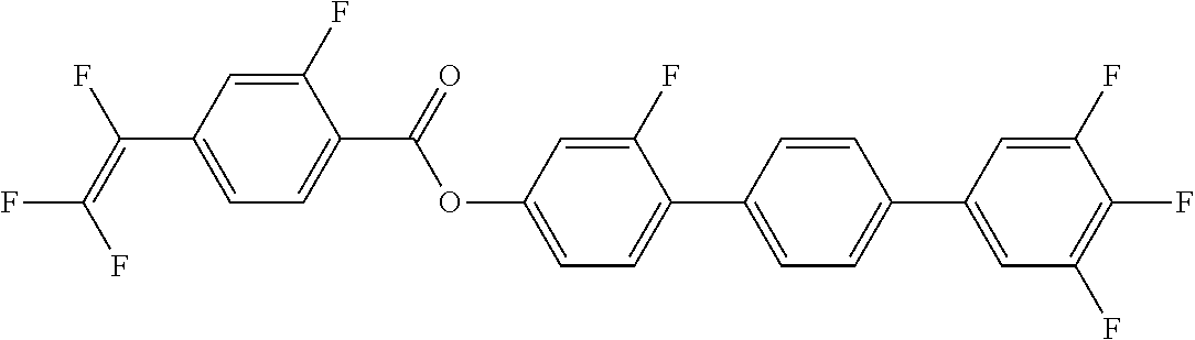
O(C1=CC=C(C2=CC=C(C3=CC(F)=C(F)C(F)=C3)C=C2)C(F)=C1)C(C1=CC=C(C(=C(F)F)F)C=C1F)=O
